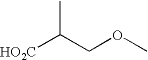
CC(COC)[HO2C]
